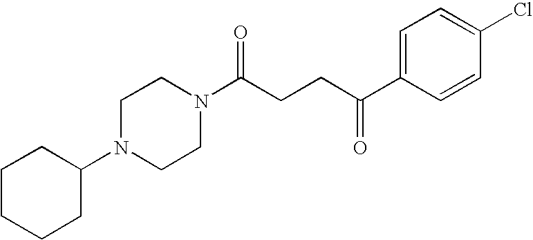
C1(N2CCN(C(CCC(=O)C3=CC=C(Cl)C=C3)=O)CC2)CCCCC1
